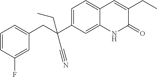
C(C1=CC=CC(F)=C1)C(C1=CC=C2C(=C1)NC(=O)C(CC)=C2)(CC)C#N
